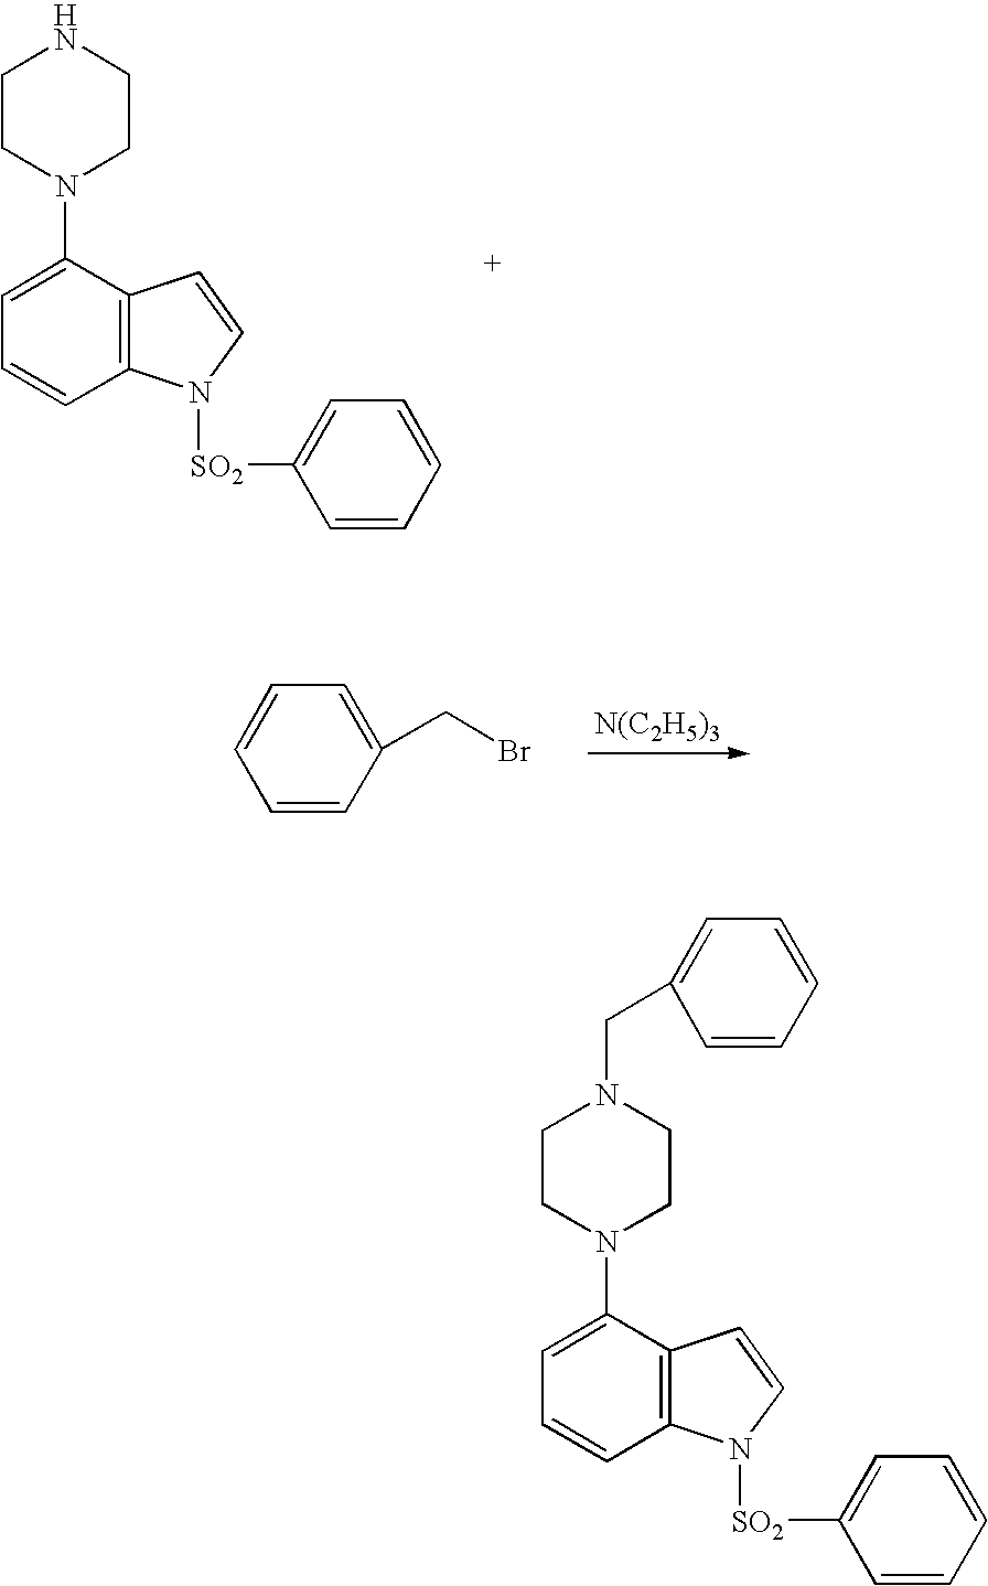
C12=C(C(N3CCNCC3)=CC=C1)C=CN2[SO2]C1=CC=CC=C1.C1=CC(CBr)=CC=C1.[N(C2H5)3].C12=C(C(N3CCN(CC4=CC=CC=C4)CC3)=CC=C1)C=CN2[SO2]C1=CC=CC=C1
